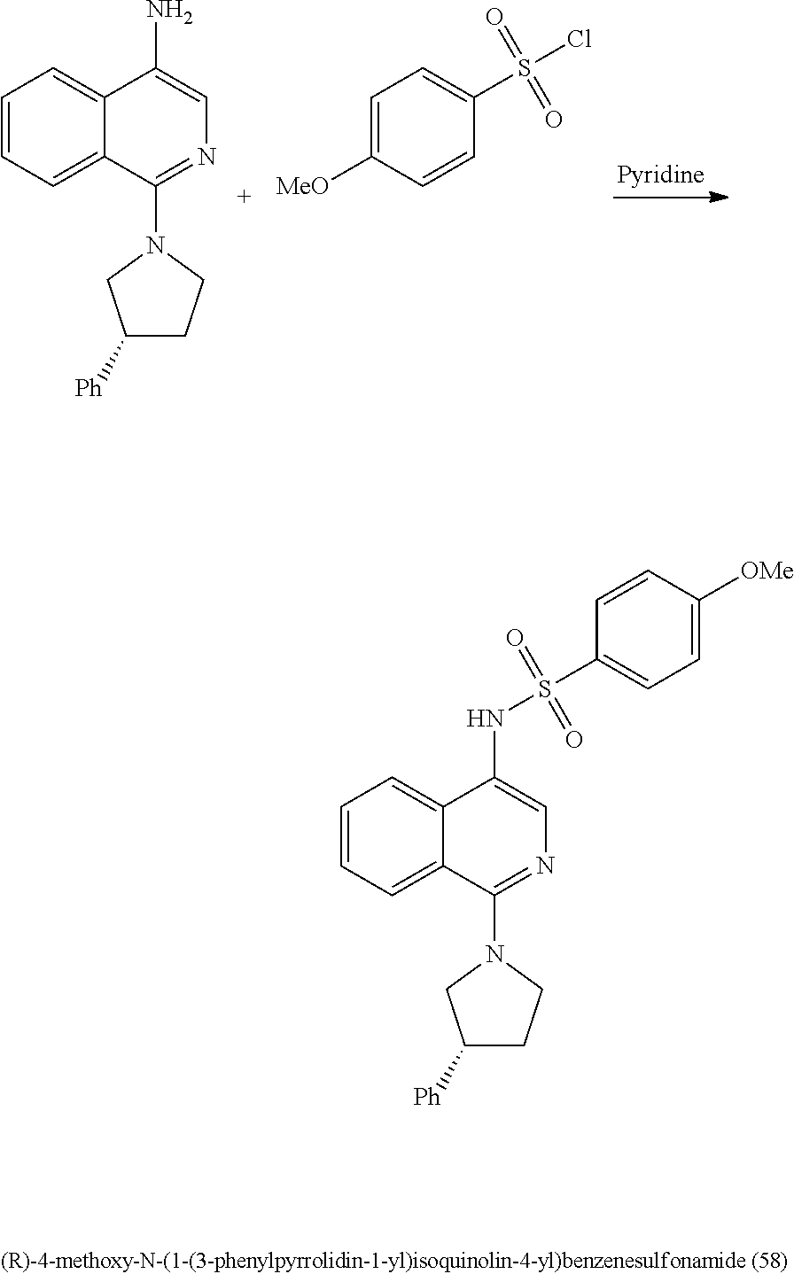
C1=CC=C2C(=C1)C(N)=CN=C2N1CC([Ph])CC1.C1=C([MeO])C=CC(S(Cl)(=O)=O)=C1.C1=CC=C2C(=C1)C(NS(C1=CC=C([OMe])C=C1)(=O)=O)=CN=C2N1CC([Ph])CC1
